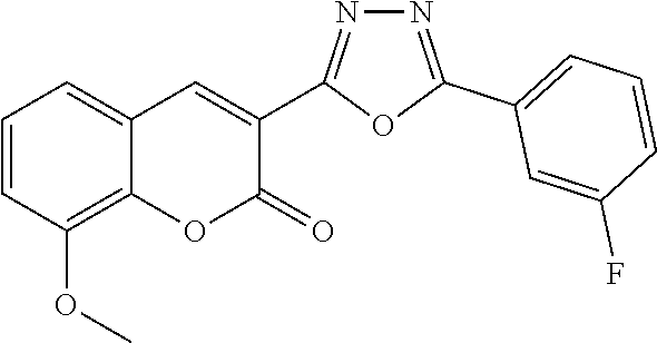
C1=CC(OC)=C2C(=C1)C=C(C1=NN=C(C3=CC=CC(F)=C3)O1)C(=O)O2
